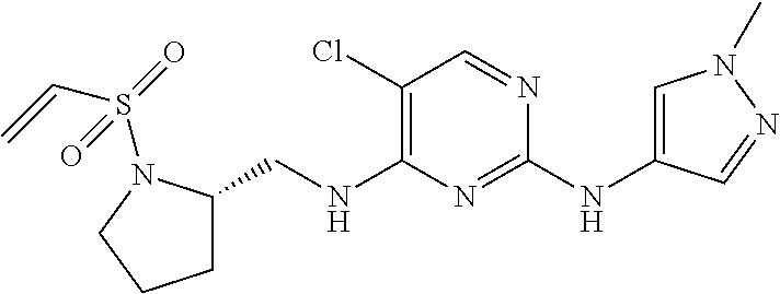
C1(Cl)=C(NCC2CCCN2S(=O)(C=C)=O)N=C(NC2=CN(C)N=C2)N=C1
